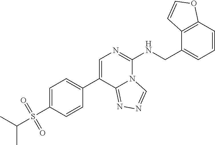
C1=C(S(C(C)C)(=O)=O)C=CC(C2=CN=C(NCC3=CC=CC4=C3C=CO4)N3C2=NN=C3)=C1
